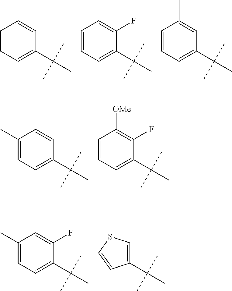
C1=CC=C(C(C)(C)C)C=C1.C1=CC=C(C(C)(C)C)C(F)=C1.C1=CC=C(C(C)(C)C)C=C1C.C1(C)=CC=C(C(C)(C)C)C=C1.C1=CC=C(C(C)(C)C)C(F)=C1[OMe].C1(C)=CC=C(C(C)(C)C)C(F)=C1.C1(C(C)(C)C)=CSC=C1
